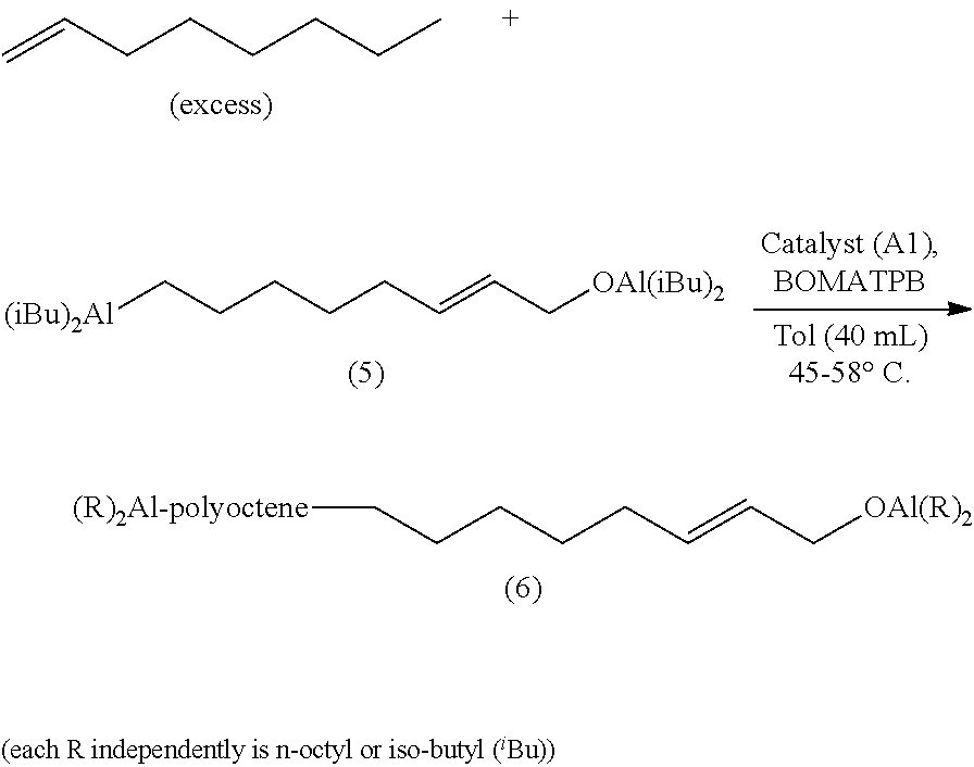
C(CCCCC)C=C.C(CCC=CC[OAl(iBu)2])CC[(iBu)2Al].[(R)2Al-polyoctene]CCCCCC=CC[OAl(R)2]
